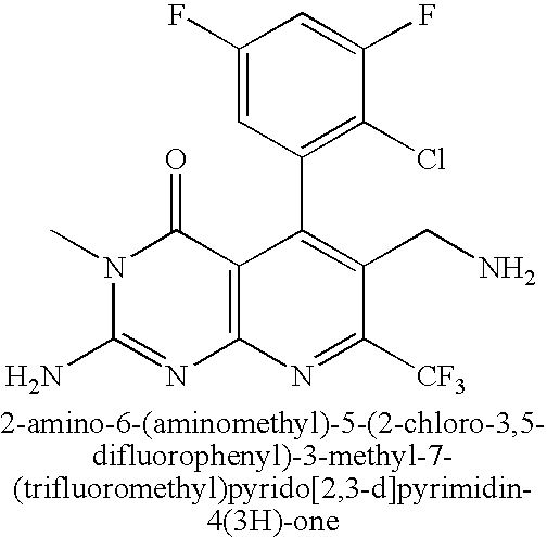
C1(F)=CC(C2=C(CN)C([CF3])=NC3=C2C(=O)N(C)C(N)=N3)=C(Cl)C(F)=C1
